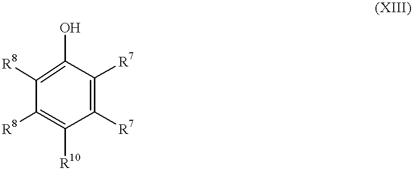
C1([R7])=C([R7])C(O)=C([R8])C([R8])=C1[R10]
